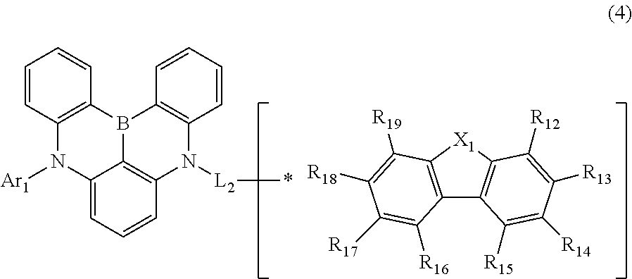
C12=CC=CC3=C1B(C1=C(N2[Ar1])C=CC=C1)C1=C(N3[L2]*)C=CC=C1.C12=C([X1]C3=C1C([R15])=C([R14])C([R13])=C3[R12])C([R19])=C([R18])C([R17])=C2[R16]
